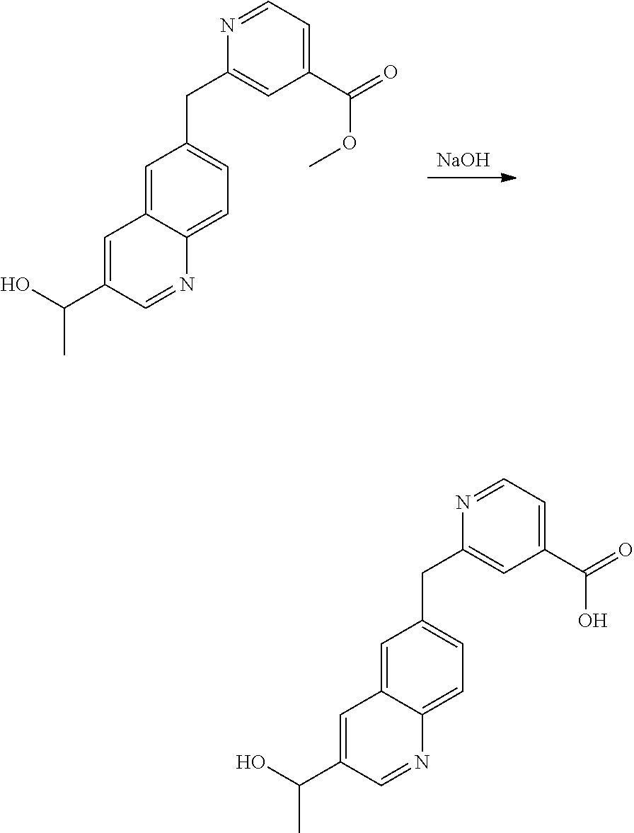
[NaOH].C1=C2C(=CC=C1CC1=CC(C(=O)OC)=CC=N1)N=CC(C(O)C)=C2.C1=C2C(=CC=C1CC1=CC(C(=O)O)=CC=N1)N=CC(C(O)C)=C2
